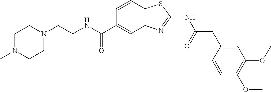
C1=CC(C(NCCN2CCN(C)CC2)=O)=CC2=C1SC(NC(CC1=CC(OC)=C(OC)C=C1)=O)=N2
